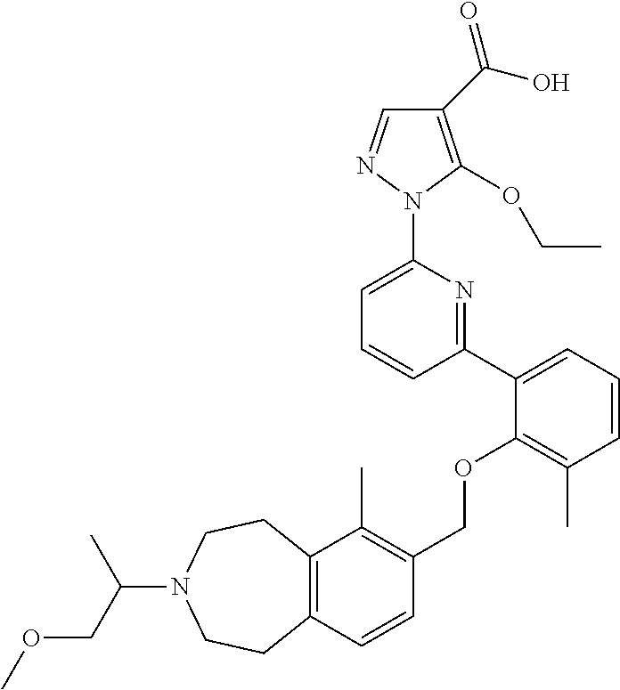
C1(C(O)=O)=C(OCC)N(C2=CC=CC(C3=CC=CC(C)=C3OCC3=C(C)C4=C(C=C3)CCN(C(C)COC)CC4)=N2)N=C1
